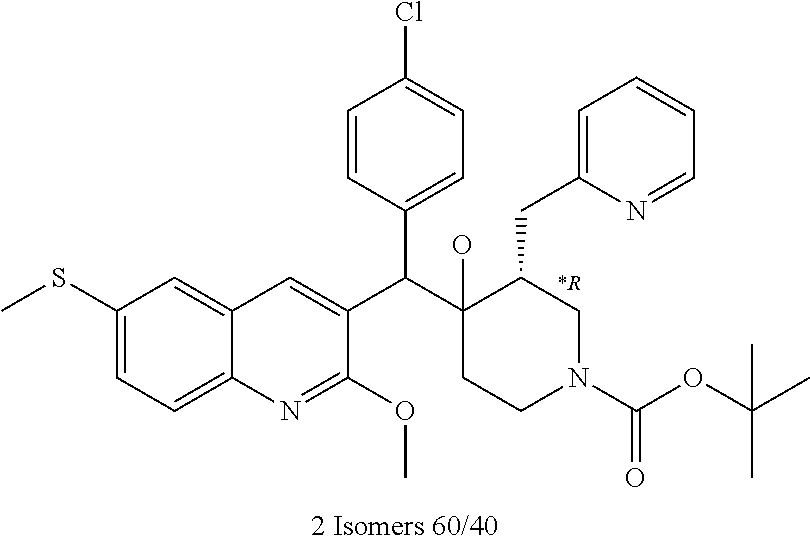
C1(SC)=CC=C2C(=C1)C=C(C(C1(O)CCN(C(OC(C)(C)C)=O)CC1CC1=CC=CC=N1)C1=CC=C(Cl)C=C1)C(OC)=N2
